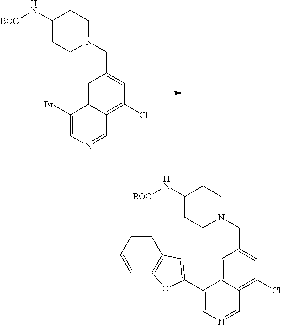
C1=C2C(=C(Cl)C=C1CN1CCC(N[BOC])CC1)C=NC=C2Br.C1=C2C(=C(Cl)C=C1CN1CCC(N[BOC])CC1)C=NC=C2C1=CC2=C(C=CC=C2)O1
